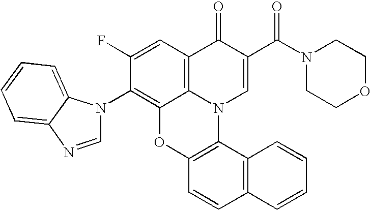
C1(F)=CC2=C3C(=C1N1C=NC4=CC=CC=C14)OC1=C(N3C=C(C(N3CCOCC3)=O)C2=O)C2=C(C=C1)C=CC=C2
